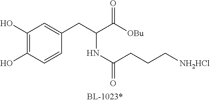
C1(O)=C(O)C=CC(CC(C([OBu])=O)NC(=O)CCC[NH2HCl])=C1
